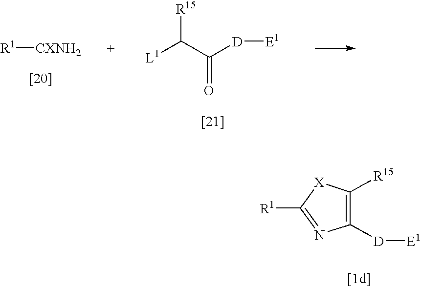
C1([D][E1])=C([R15])[X]C([R1])=N1.[L1]C(C([D][E1])=O)[R15].[R1][CXNH2]
